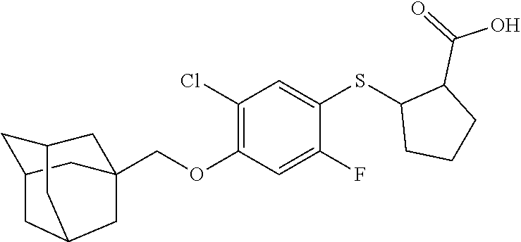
C(OC1=C(Cl)C=C(SC2CCCC2C(O)=O)C(F)=C1)C12CC3CC(C1)CC(C3)C2
